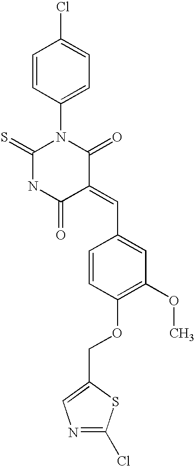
C1(N2C(=S)NC(=O)C(=CC3=CC(OC)=C(OCC4=CN=C(Cl)S4)C=C3)C2=O)=CC=C(Cl)C=C1
